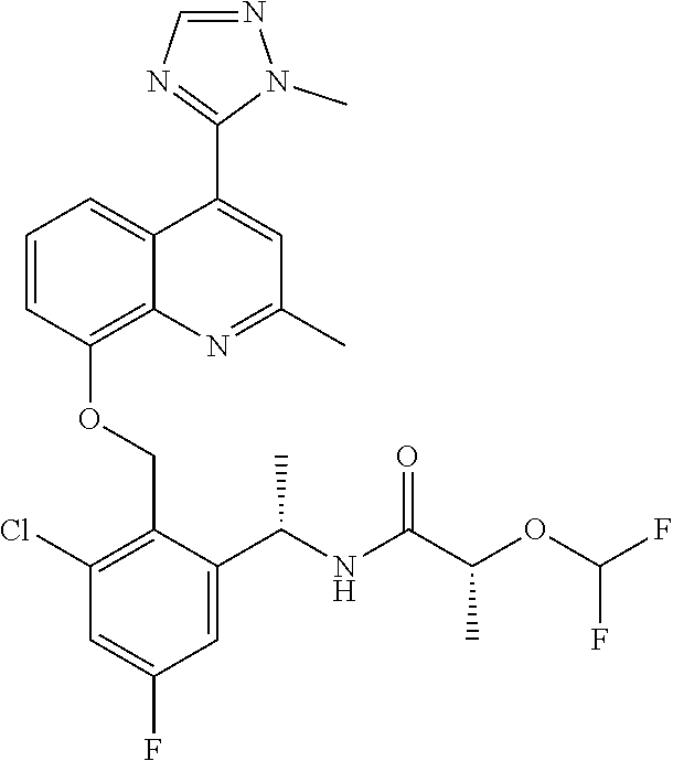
C1=CC(OCC2=C(Cl)C=C(F)C=C2C(NC(C(OC(F)F)C)=O)C)=C2C(=C1)C(C1=NC=NN1C)=CC(C)=N2
